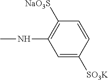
C1=C([SO3K])C=CC([NaO3S])=C1NC
